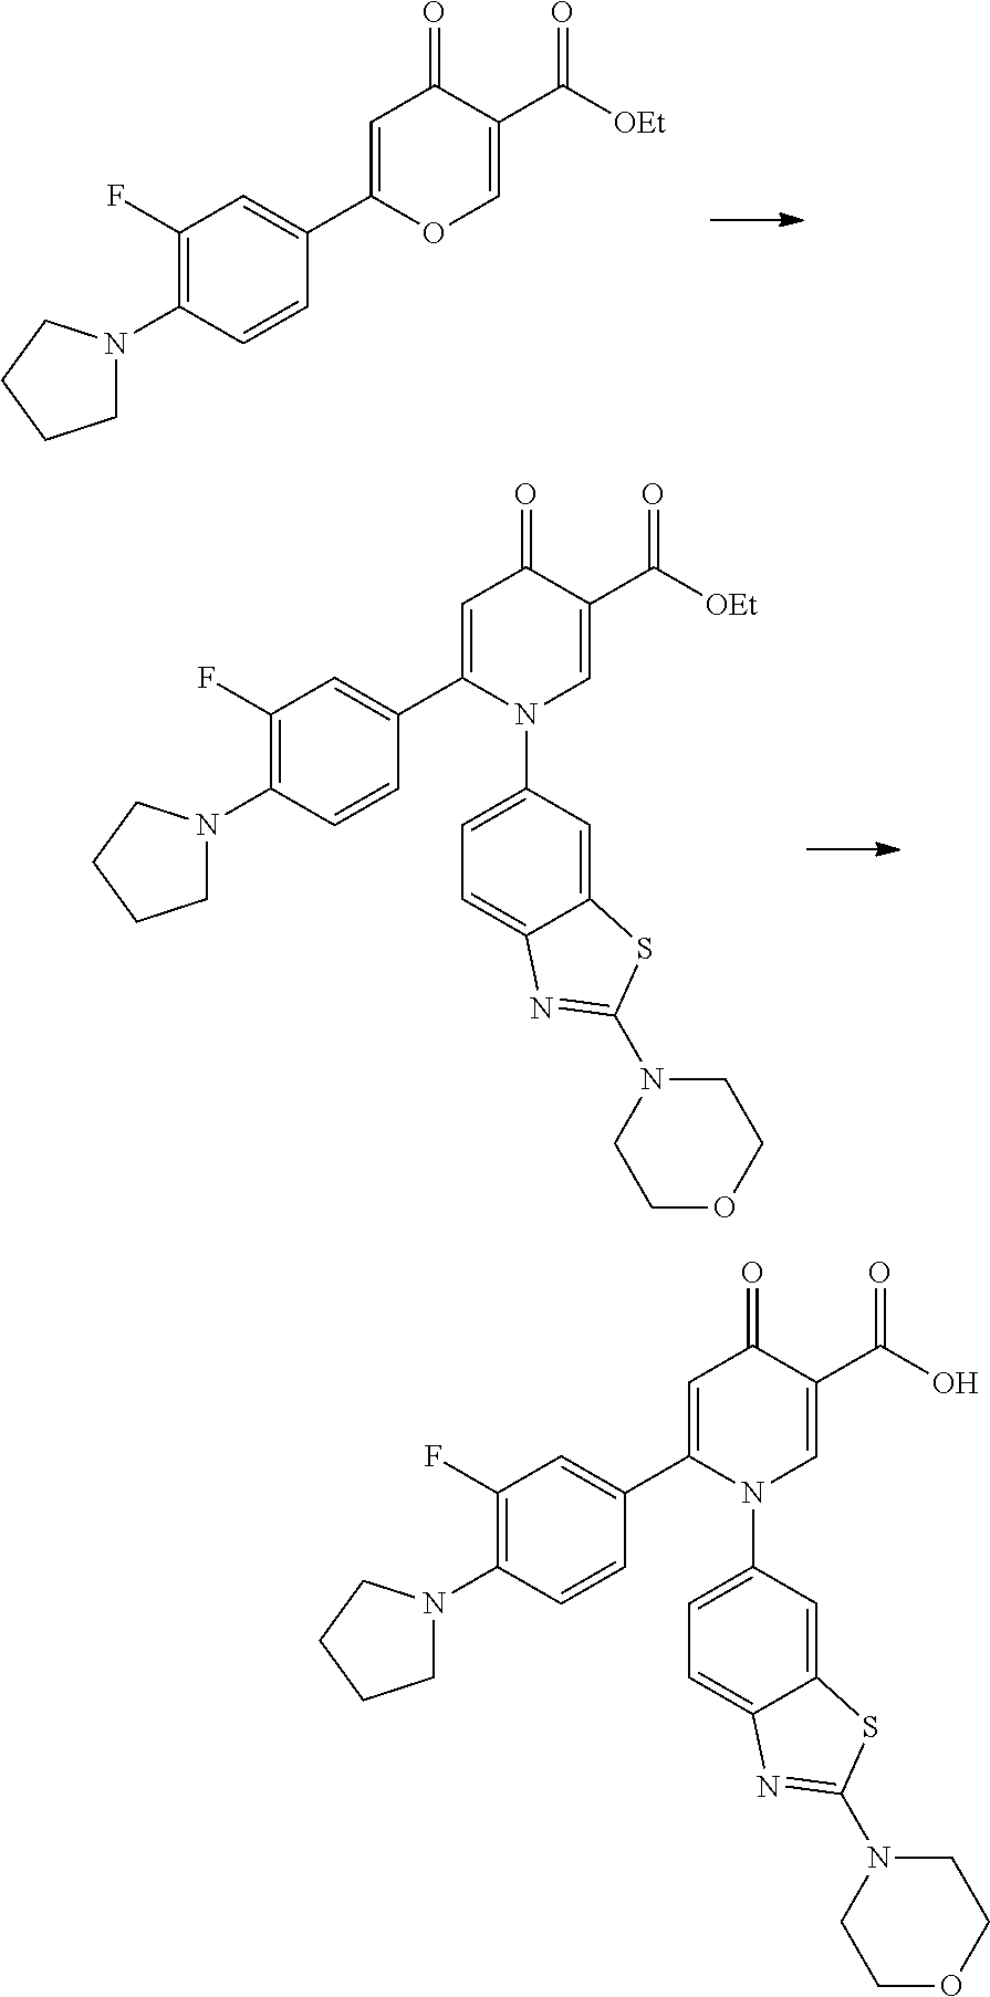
C1(F)=C(N2CCCC2)C=CC(C2=CC(=O)C(C([OEt])=O)=CO2)=C1.C1(F)=C(N2CCCC2)C=CC(C2=CC(=O)C(C([OEt])=O)=CN2C2=CC=C3C(=C2)SC(N2CCOCC2)=N3)=C1.C1(F)=C(N2CCCC2)C=CC(C2=CC(=O)C(C(O)=O)=CN2C2=CC=C3C(=C2)SC(N2CCOCC2)=N3)=C1
